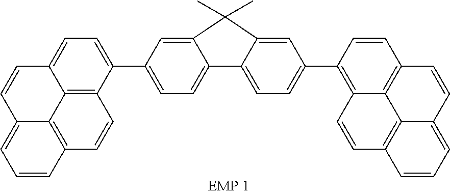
C12=CC=CC3=C1C1=C(C=C3)C(C3=CC=C4C(=C3)C(C)(C)C3=CC(C5=C6C7=C(C=C5)C=CC5=CC=CC(=C75)C=C6)=CC=C43)=CC=C1C=C2
